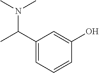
C1(C(C)N(C)C)=CC=CC(O)=C1
